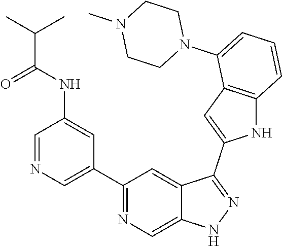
C1(C2=CN=CC(NC(C(C)C)=O)=C2)=NC=C2C(=C1)C(C1=CC3=C(N1)C=CC=C3N1CCN(C)CC1)=NN2
